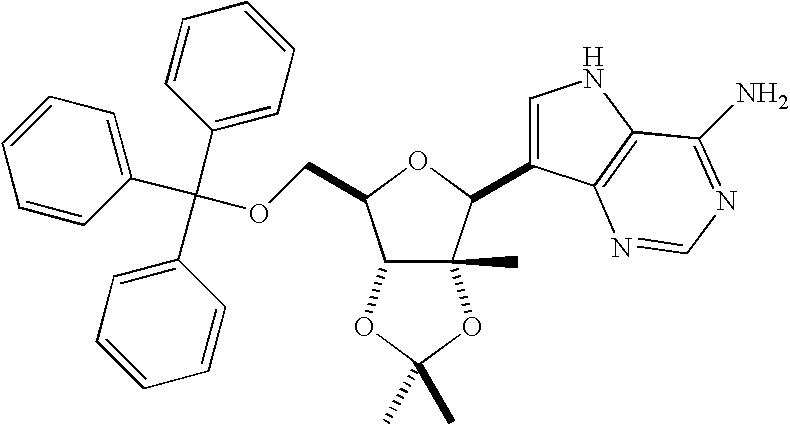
C1=CC(C(C2=CC=CC=C2)(C2=CC=CC=C2)OCC2C3C(C)(C(C4=CNC5=C4N=CN=C5N)O2)OC(C)(C)O3)=CC=C1
